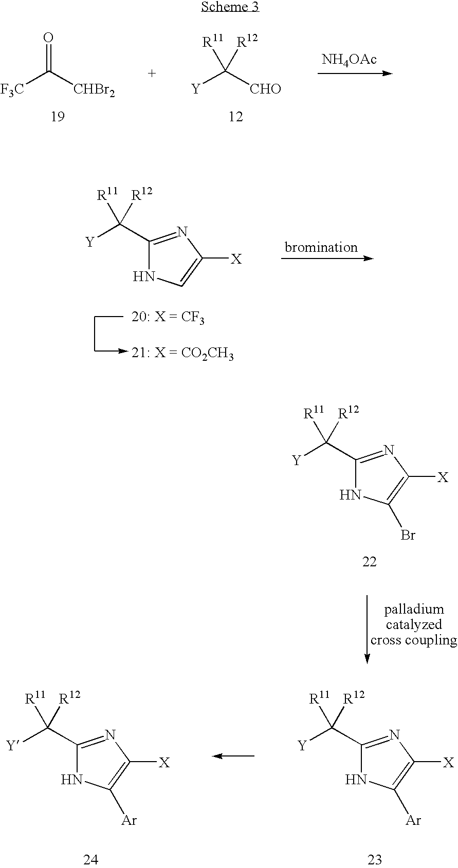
[F3C]C([CHBr2])=O.[Y]C([CHO])([R12])[R11].[NH4OAc].[Y]C([R12])([R11])C1=NC([X])=CN1.[Y]C([R12])([R11])C1=NC([X])=C(Br)N1.[Y]C([R12])([R11])C1=NC([X])=C([Ar])N1.[Y]C([R12])([R11])C1=NC([X])=C([Ar])N1
